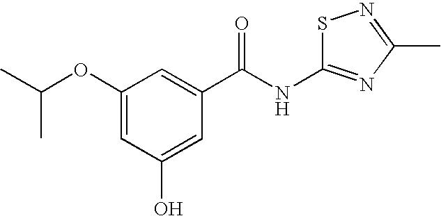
CC(OC1=CC(O)=CC(C(=O)NC2=NC(C)=NS2)=C1)C
